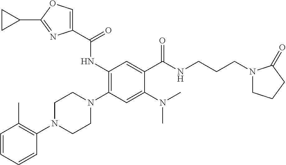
C1=CC=CC(N2CCN(C3=C(NC(C4=COC(C5CC5)=N4)=O)C=C(C(NCCCN4CCCC4=O)=O)C(N(C)C)=C3)CC2)=C1C
